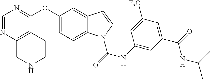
C1=NC2=C(C(OC3=CC=C4C(=C3)C=CN4C(=O)NC3=CC(C(=O)NC(C)C)=CC([F3C])=C3)=N1)CCNC2
